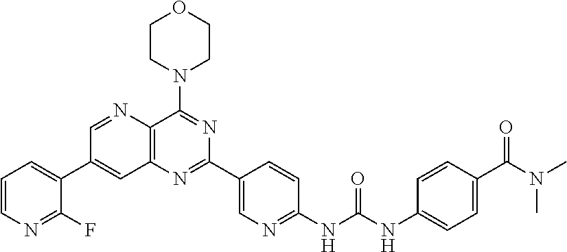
C1=NC2=C(C=C1C1=CC=CN=C1F)N=C(C1=CN=C(NC(NC3=CC=C(C(N(C)C)=O)C=C3)=O)C=C1)N=C2N1CCOCC1
